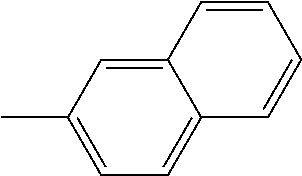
C1=C2C=CC=CC2=CC=C1C
